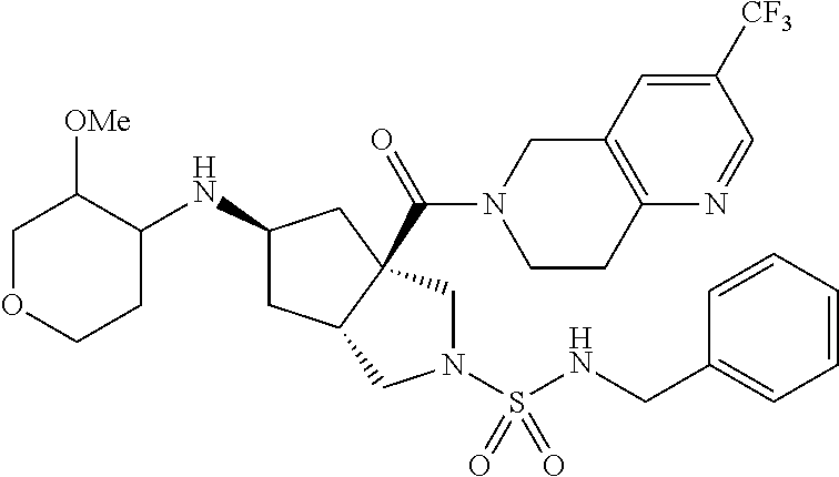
C1OCCC(NC2CC3C(C(=O)N4CCC5=C(C4)C=C([CF3])C=N5)(C2)CN(S(=O)(NCC2=CC=CC=C2)=O)C3)C1[OMe]
